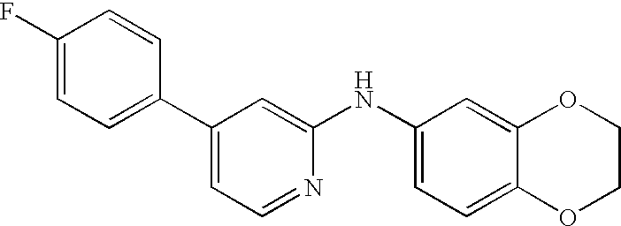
C1=CC(C2=CC=NC(NC3=CC=C4C(=C3)OCCO4)=C2)=CC=C1F
